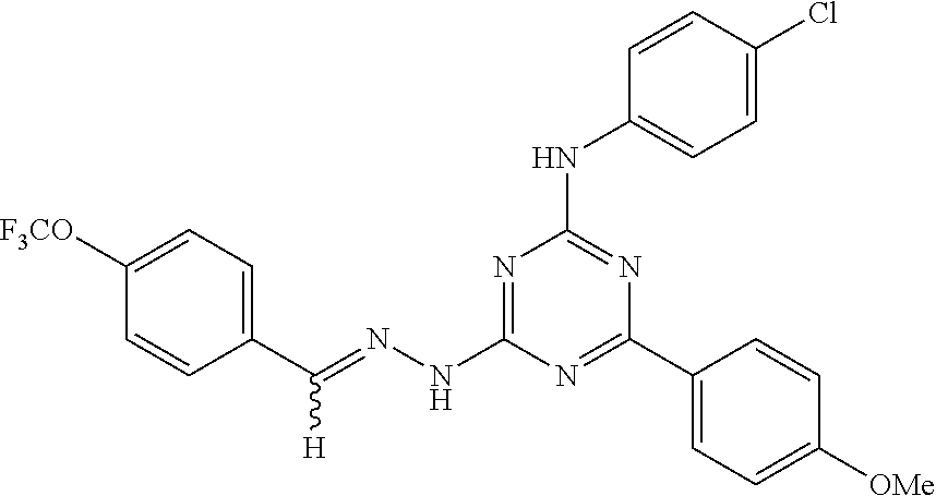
C1(C(=NNC2=NC(NC3=CC=C(Cl)C=C3)=NC(C3=CC=C([OMe])C=C3)=N2)[H])=CC=C([F3CO])C=C1
